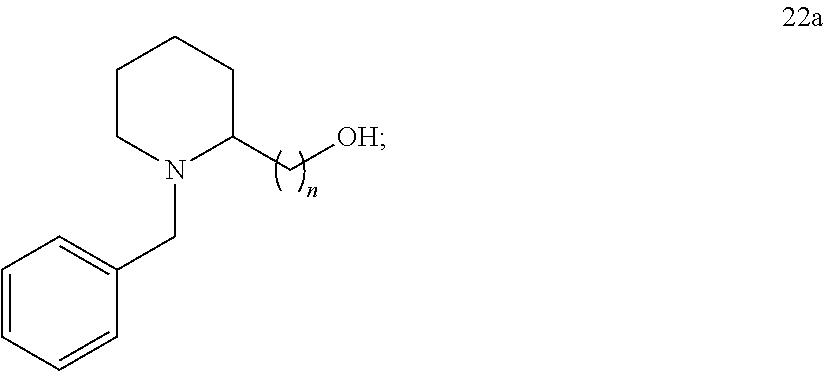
C1=CC=CC(CN2C(C[OH])CCCC2)=C1
